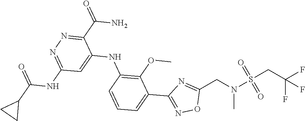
C1=C(C2=NOC(CN(S(CC(F)(F)F)(=O)=O)C)=N2)C(OC)=C(NC2=CC(NC(C3CC3)=O)=NN=C2C(N)=O)C=C1
